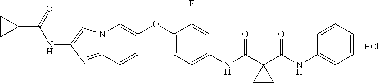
C1(OC2=CN3C(=NC(NC(C4CC4)=O)=C3)C=C2)=CC=C(NC(=O)C2(C(NC3=CC=CC=C3)=O)CC2)C=C1F.Cl
